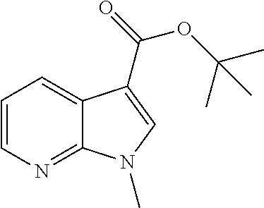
C1=CN=C2C(=C1)C(C(=O)OC(C)(C)C)=CN2C
